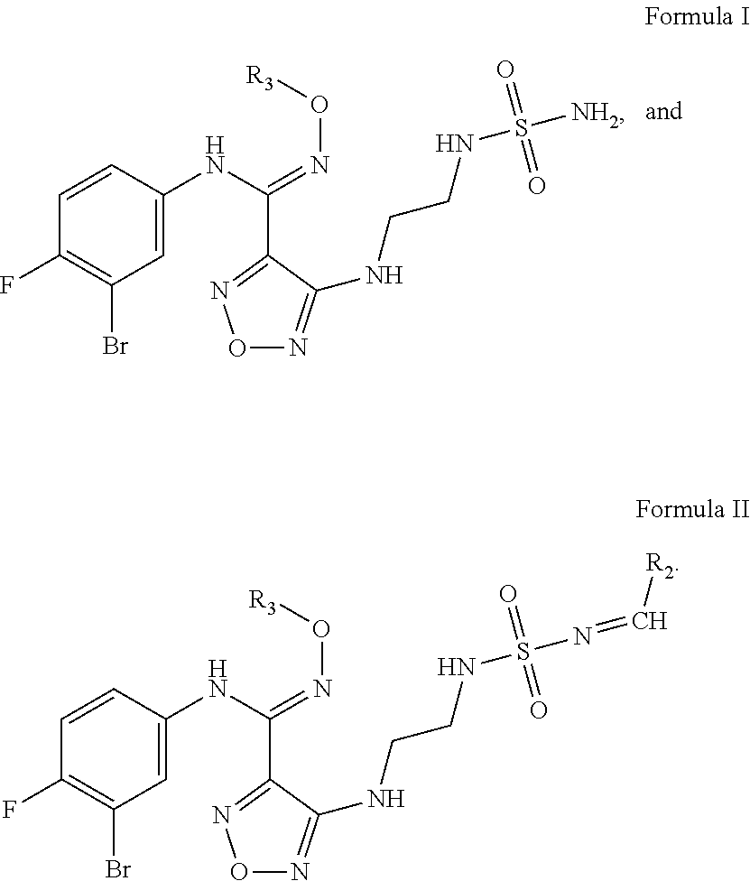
C1=CC(NC(C2=NON=C2NCCNS(=O)(=O)[NH2])=NO[R3])=CC(Br)=C1F.C1=CC(NC(C2=NON=C2NCCNS(=O)(=O)N=C[R2])=NO[R3])=CC(Br)=C1F
